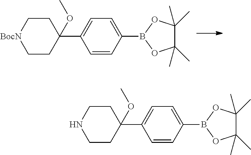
C1=C(B2OC(C)(C)C(C)(C)O2)C=CC(C2(OC)CC[BocN]CC2)=C1.C1=C(B2OC(C)(C)C(C)(C)O2)C=CC(C2(OC)CCNCC2)=C1
